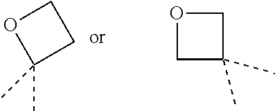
C1OC(C)(C)C1.O1CC(C)(C)C1
